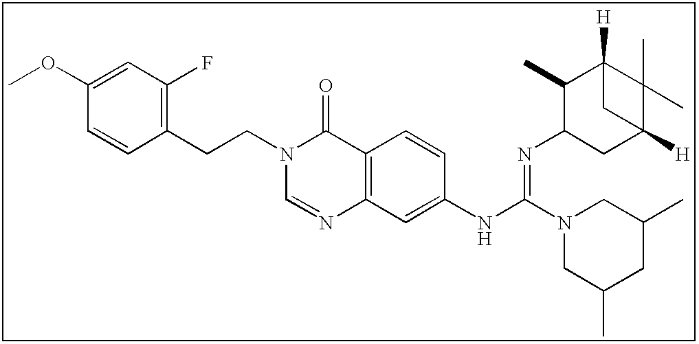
C1(OC)=CC(F)=C(CCN2C=NC3=C(C2=O)C=CC(NC(N2CC(C)CC(C)C2)=NC2CC4([H])C(C)(C)C([H])(C2C)C4)=C3)C=C1
